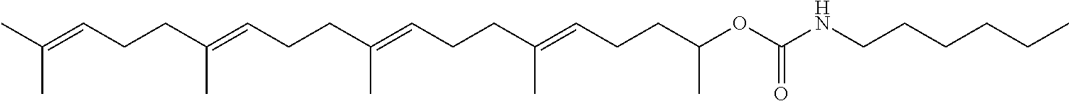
C(C(=CCCC(=CCCC(OC(NCCCCCC)=O)C)C)C)CC=C(C)CCC=C(C)C
